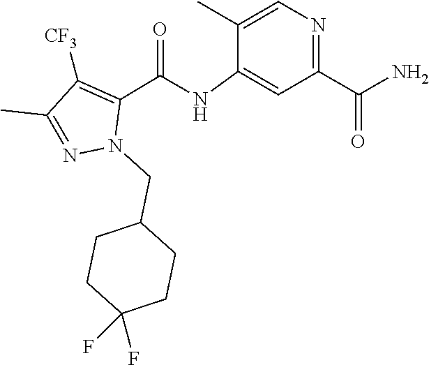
O=C(C1=NC=C(C)C(NC(C2=C([CF3])C(C)=NN2CC2CCC(F)(F)CC2)=O)=C1)N
